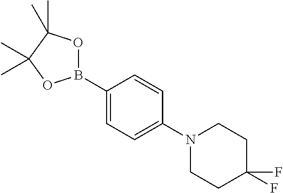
C1(B2OC(C)(C)C(C)(C)O2)=CC=C(N2CCC(F)(F)CC2)C=C1
